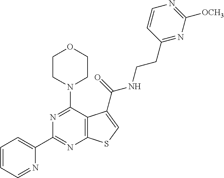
C1(C2=NC3=C(C(N4CCOCC4)=N2)C(C(NCCC2=NC([OCH3])=NC=C2)=O)=CS3)=CC=CC=N1
